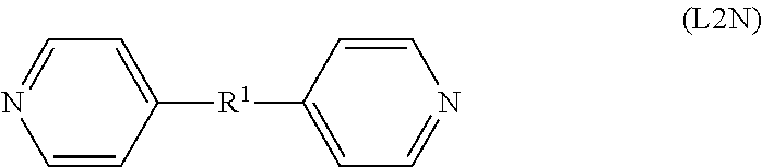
C1([R1]C2=CC=NC=C2)=CC=NC=C1
